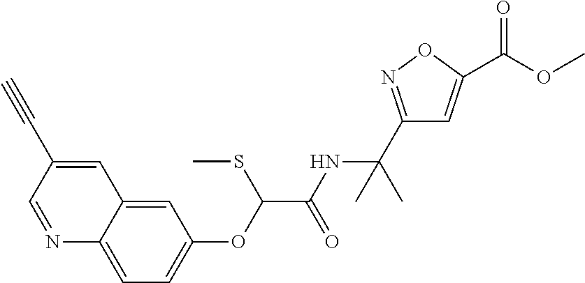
N1=CC(C#C)=CC2=CC(OC(C(NC(C3=NOC(C(=O)OC)=C3)(C)C)=O)SC)=CC=C12
